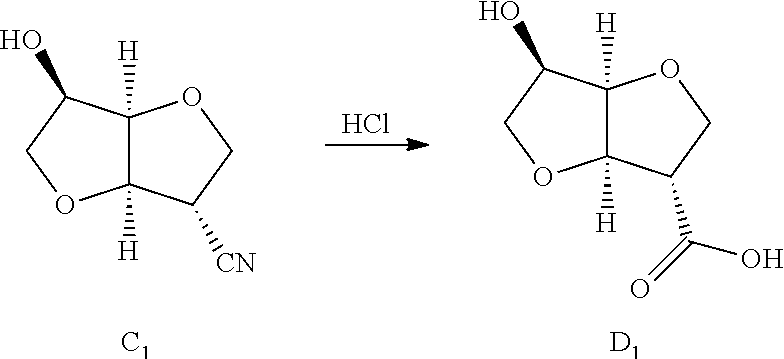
C12([H])C([H])(C(O)CO1)OCC2[CN].[C1].Cl.C12([H])C([H])(C(O)CO1)OCC2C(=O)O.[D1]
